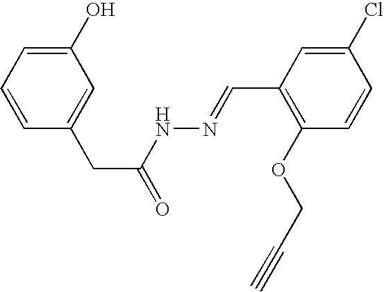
C1(O)=CC=CC(CC(=O)NN=CC2=C(OCC#C)C=CC(Cl)=C2)=C1
